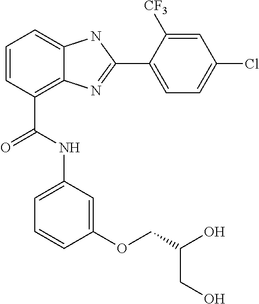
C1=CC(C(NC2=CC=CC(OCC(O)CO)=C2)=O)=C2C(=C1)NC(C1=CC=C(Cl)C=C1[CF3])=N2
